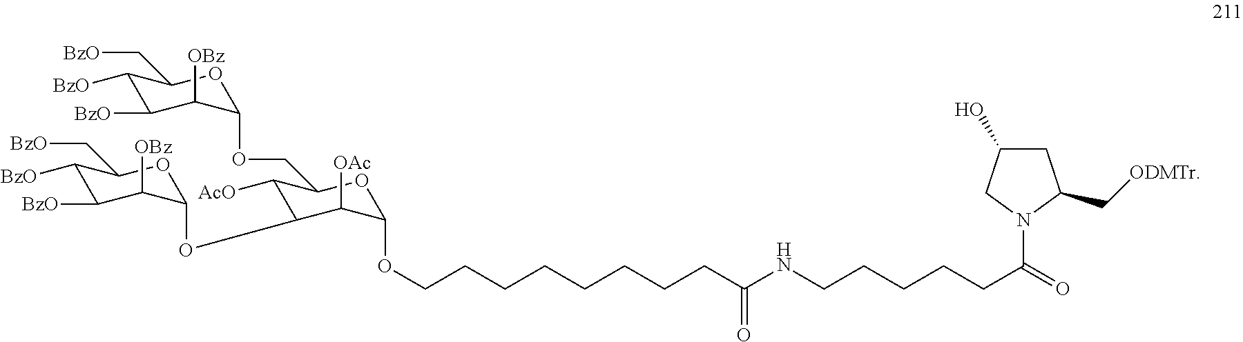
C1([BzO])C([BzO])C([OBz])C(OC2C([AcO])C(COC3C([OBz])C([BzO])C([BzO])C(C[BzO])O3)OC(OCCCCCCCCC(NCCCCCC(=O)N3C(C[ODMTr])CC(O)C3)=O)C2[OAc])OC1C[BzO]
